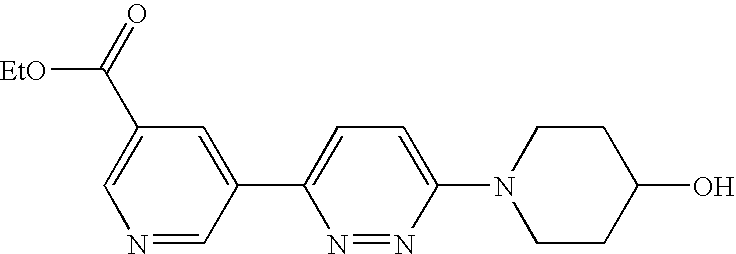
N1=CC(C2=CC=C(N3CCC(O)CC3)N=N2)=CC(C(=O)[EtO])=C1
